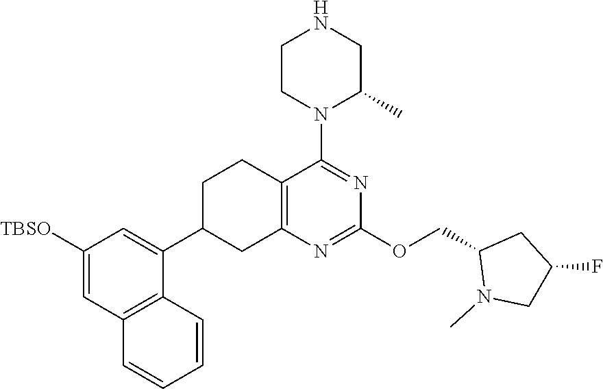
C12=C(C=CC=C1)C(C1CC3=C(CC1)C(N1C(C)CNCC1)=NC(OCC1N(C)CC(F)C1)=N3)=CC([TBSO])=C2
